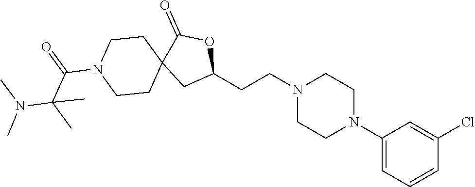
C1(N2CCN(CCC3OC(=O)C4(C3)CCN(C(C(N(C)C)(C)C)=O)CC4)CC2)=CC=CC(Cl)=C1
